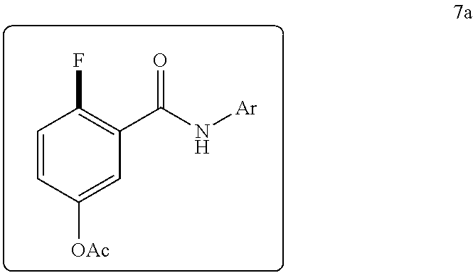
C1=CC([OAc])=CC(C(N[Ar])=O)=C1F
